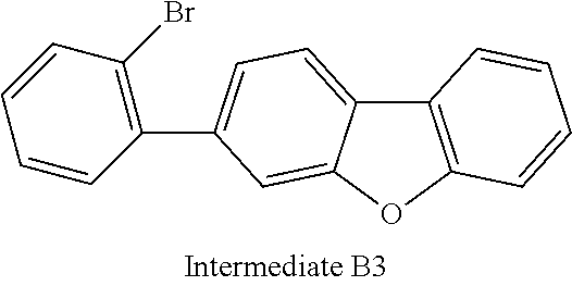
C1(C2=CC=C3C4=C(OC3=C2)C=CC=C4)=C(Br)C=CC=C1
